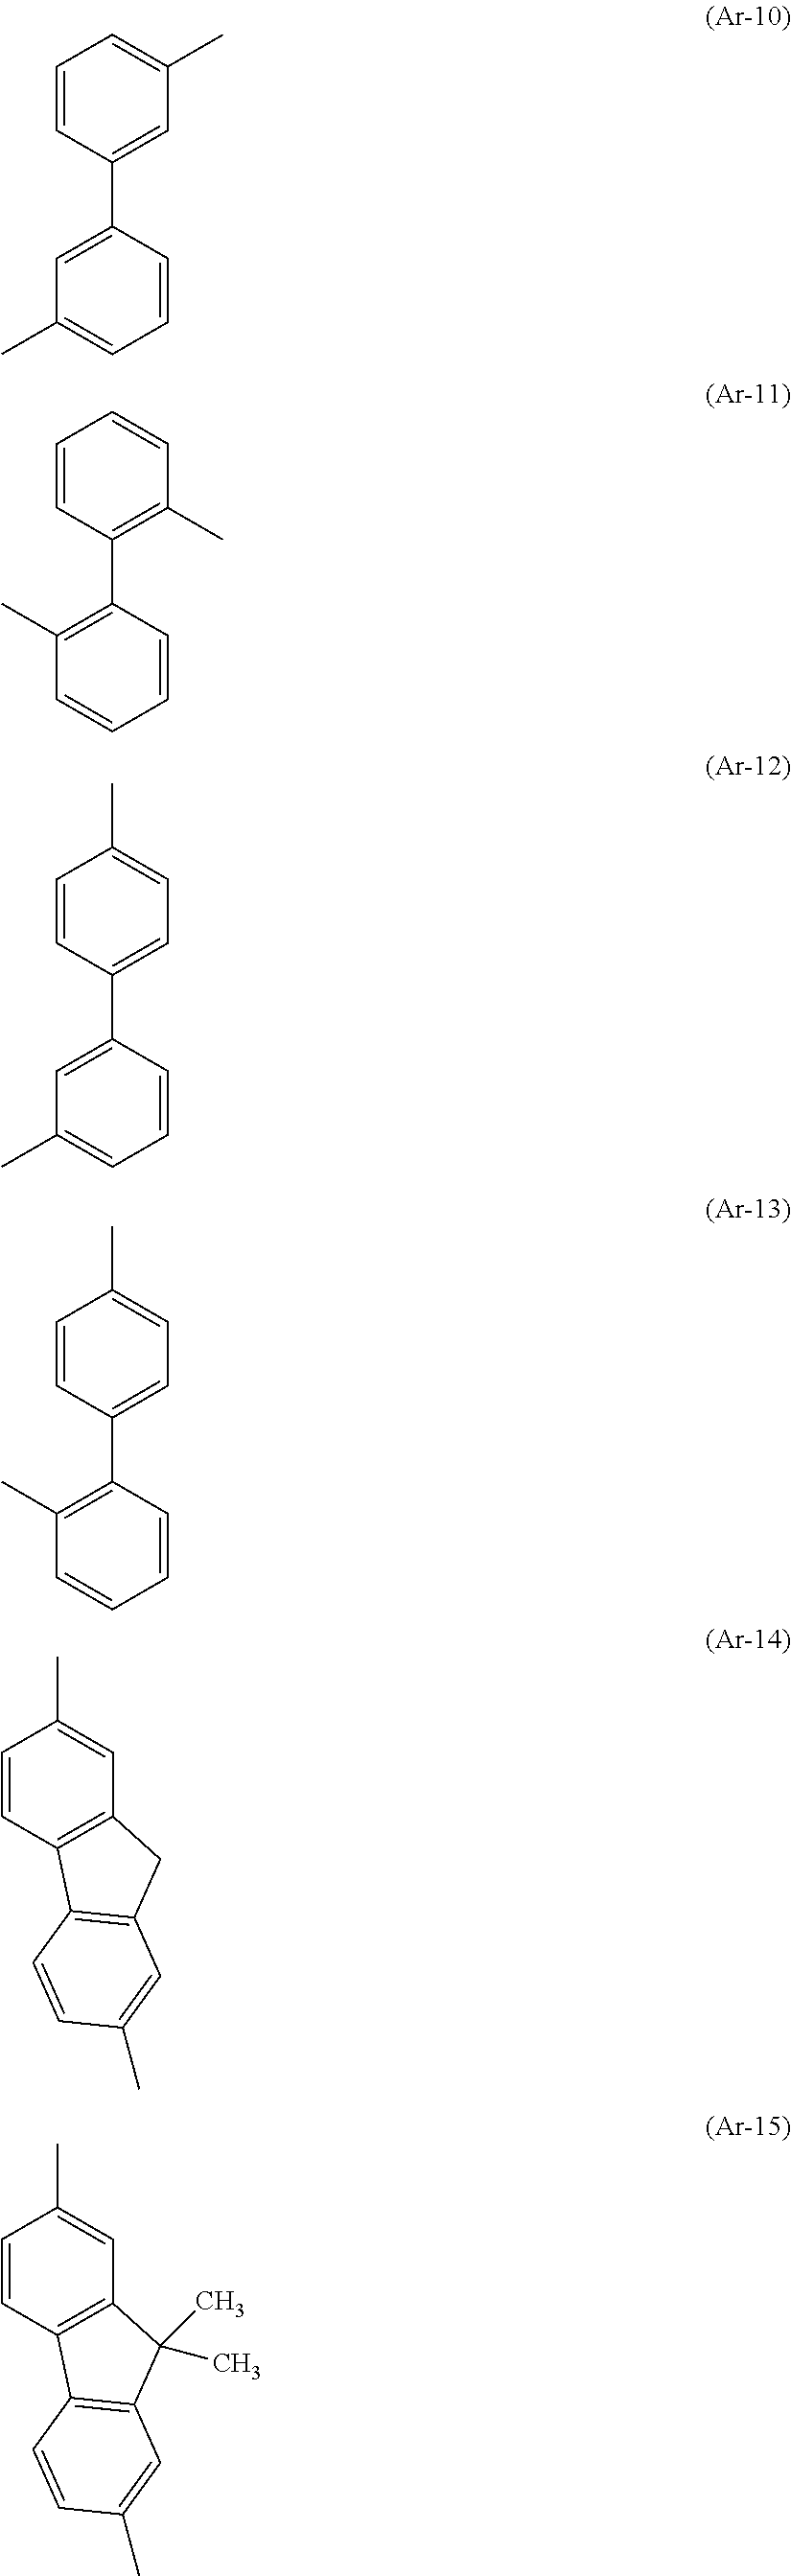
C1=CC(C2=CC(C)=CC=C2)=CC(C)=C1.C1=CC(C2=C(C)C=CC=C2)=C(C)C=C1.C1=CC(C2=CC(C)=CC=C2)=CC=C1C.C1=CC(C2=C(C)C=CC=C2)=CC=C1C.C1=CC2=C(C=C1C)CC1=C2C=CC(C)=C1.C1=CC2=C(C=C1C)C(C)(C)C1=C2C=CC(C)=C1
